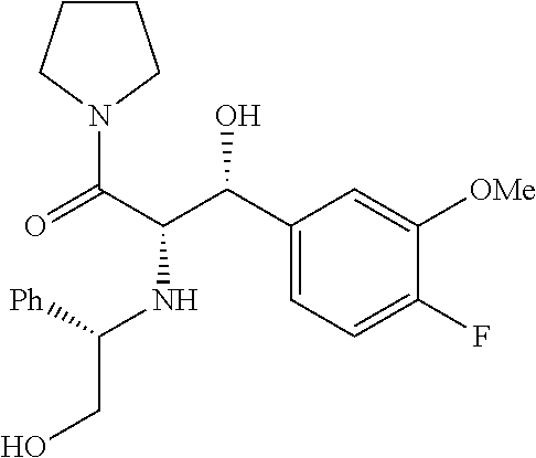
C(NC(C(N1CCCC1)=O)C(O)C1=CC=C(F)C([OMe])=C1)(CO)[Ph]
